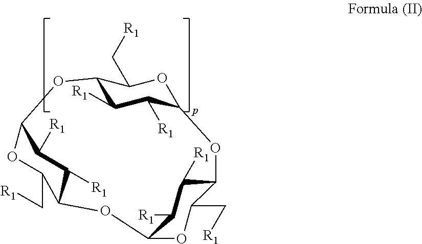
C12C([R1])C([R1])C(OC1C[R1])OC1C(C[R1])OC(C([R1])C1[R1])OC1C([R1])C([R1])C(OC1C[R1])O2
